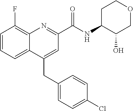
C(C1=CC(C(NC2C(O)COCC2)=O)=NC2=C(F)C=CC=C12)C1=CC=C(Cl)C=C1
